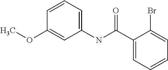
C1(NC(C2=CC=CC=C2Br)=O)=CC=CC(OC)=C1
